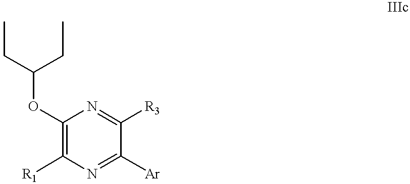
C1(OC(CC)CC)=C([R1])N=C([Ar])C([R3])=N1
